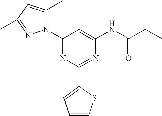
C1(N2C(C)=CC(C)=N2)=NC(C2=CC=CS2)=NC(NC(CC)=O)=C1
